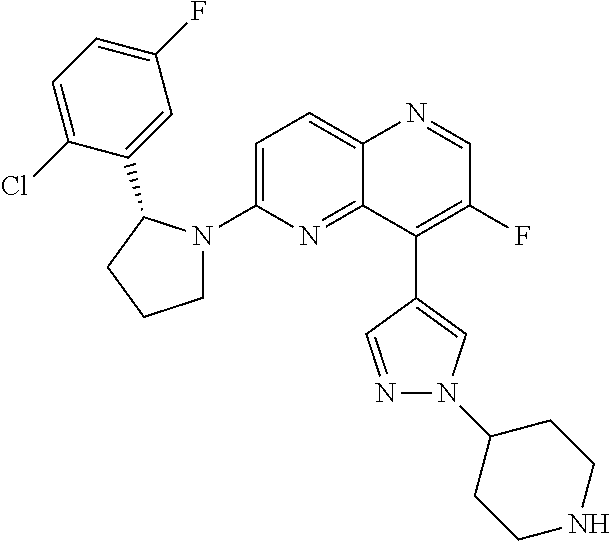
C12=CC=C(N3CCCC3C3=CC(F)=CC=C3Cl)N=C1C(C1=CN(C3CCNCC3)N=C1)=C(F)C=N2
